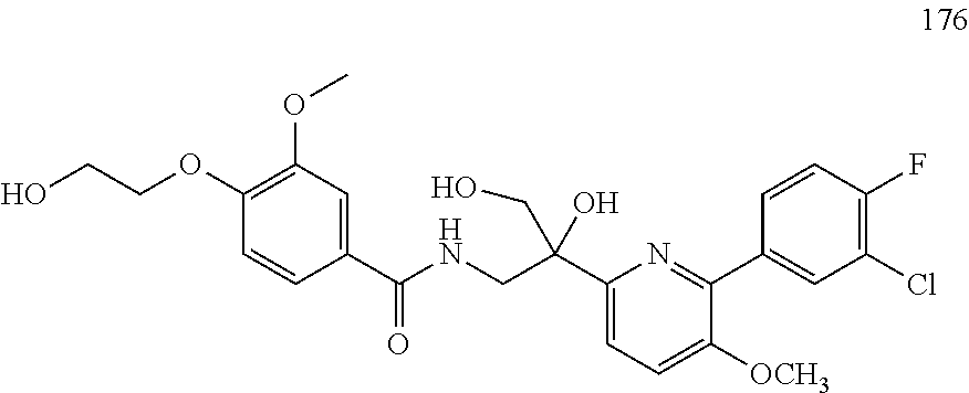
C1(OCCO)=C(OC)C=C(C(NCC(C2=CC=C([OCH3])C(C3=CC(Cl)=C(F)C=C3)=N2)(O)CO)=O)C=C1
